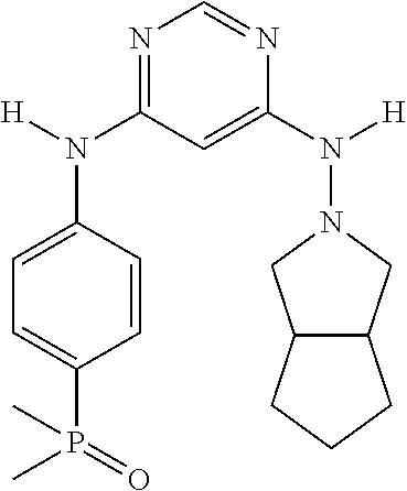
N1=C(N(C2=CC=C(P(=O)(C)C)C=C2)[H])C=C(N([H])N2CC3C(C2)CCC3)N=C1
